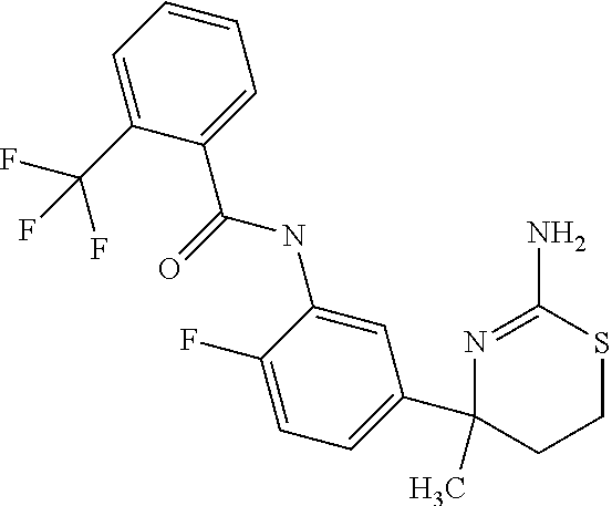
C1(C2=CC=C(F)C(NC(=O)C3=CC=CC=C3C(F)(F)F)=C2)(C)CCSC(N)=N1
